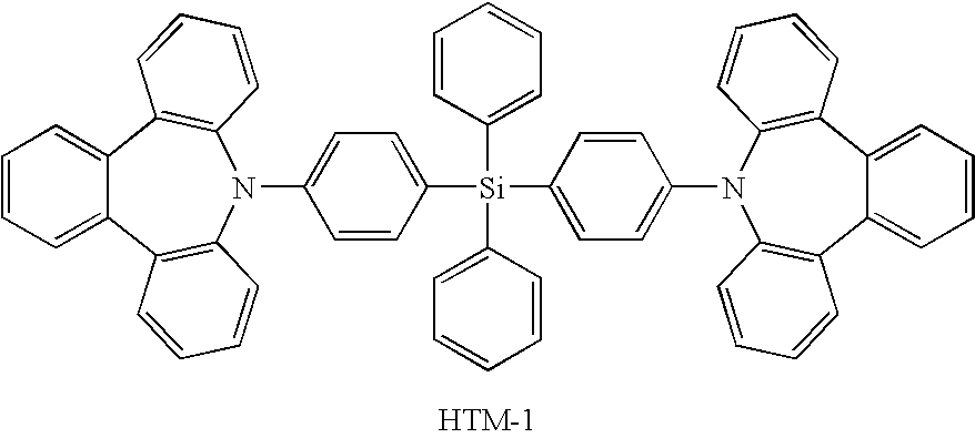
C1=CC([Si](C2=CC=C(N3C4=C(C5=CC=CC=C5C5=C3C=CC=C5)C=CC=C4)C=C2)(C2=CC=CC=C2)C2=CC=CC=C2)=CC=C1N1C2=C(C3=CC=CC=C3C3=C1C=CC=C3)C=CC=C2
